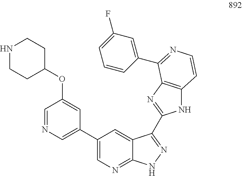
C1=NC=C(C2=CN=C3C(=C2)C(C2=NC4=C(N2)C=CN=C4C2=CC(F)=CC=C2)=NN3)C=C1OC1CCNCC1
